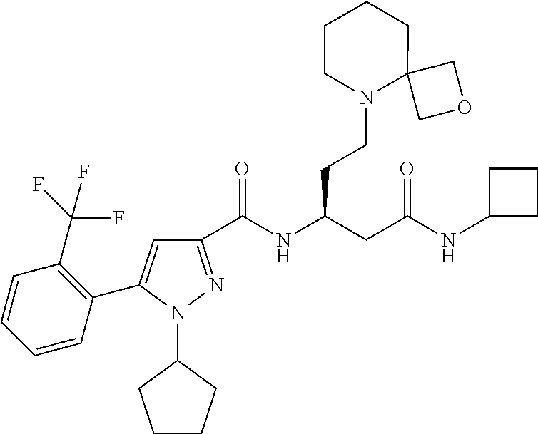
C1(C(NC(CC(NC2CCC2)=O)CCN2C3(CCCC2)COC3)=O)=NN(C2CCCC2)C(C2=C(C(F)(F)F)C=CC=C2)=C1
